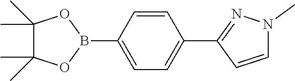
C1=C(B2OC(C)(C)C(C)(C)O2)C=CC(C2=NN(C)C=C2)=C1
